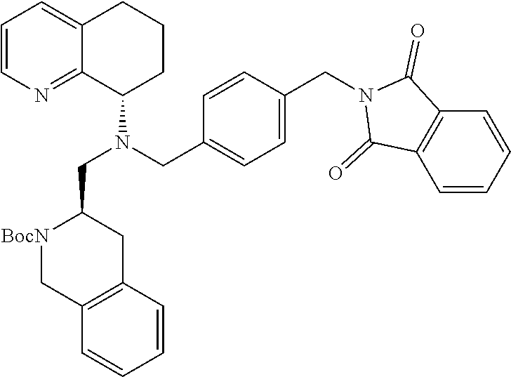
C1=CC(CN2C(=O)C3=C(C2=O)C=CC=C3)=CC=C1CN(C1C2=NC=CC=C2CCC1)CC1[BocN]CC2=C(C1)C=CC=C2
